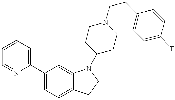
C1(C2=CC=CC=N2)=CC=C2C(=C1)N(C1CCN(CCC3=CC=C(F)C=C3)CC1)CC2
